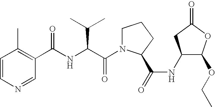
C1=CN=CC(C(NC(C(N2CCCC2C(=O)NC2C(OCC)OC(=O)C2)=O)C(C)C)=O)=C1C
